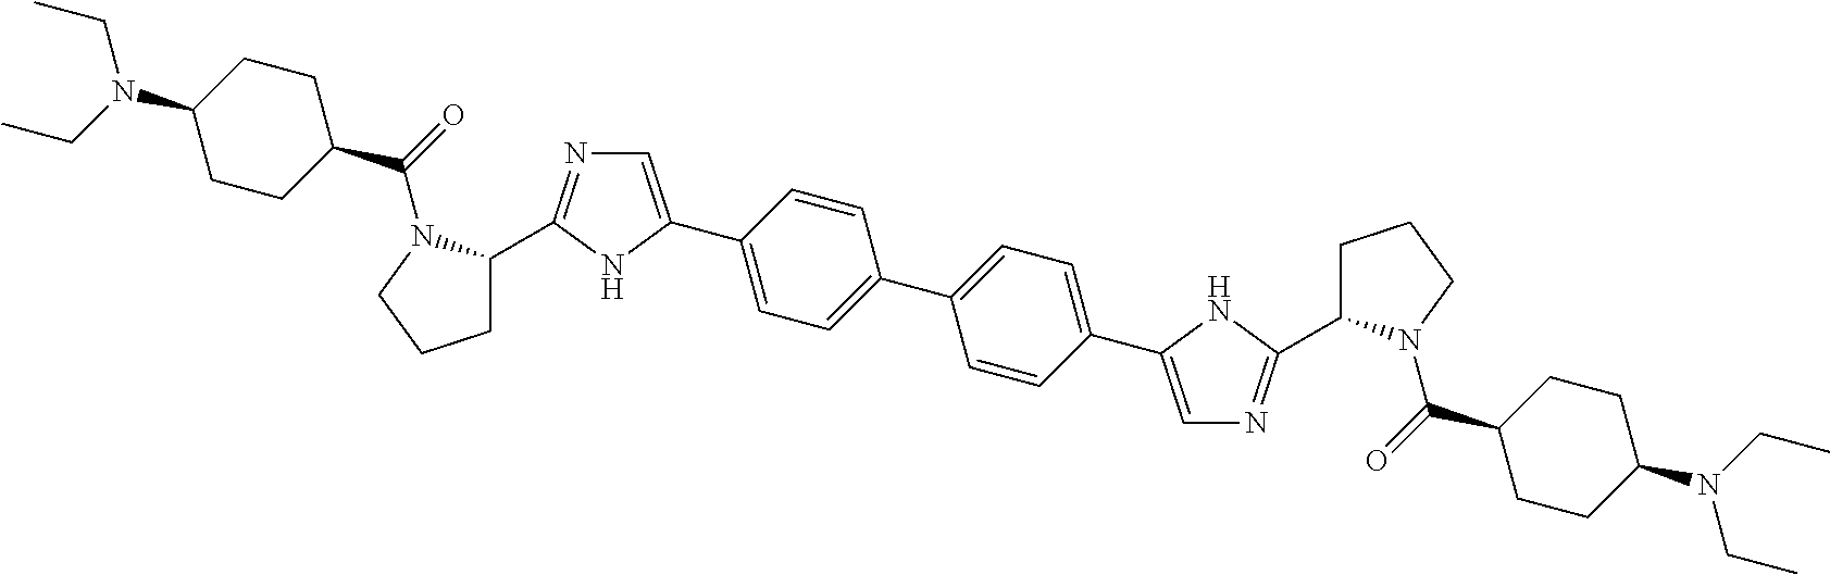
C1C(C2=NC=C(C3=CC=C(C4=CC=C(C5=CN=C(C6CCCN6C(C6CCC(N(CC)CC)CC6)=O)N5)C=C4)C=C3)N2)N(C(C2CCC(N(CC)CC)CC2)=O)CC1
